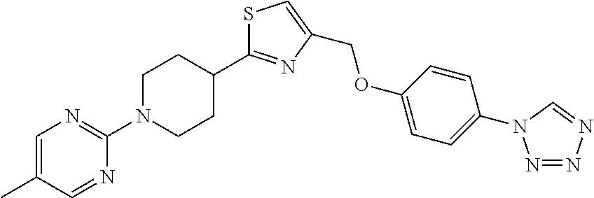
C1=C(OCC2=CSC(C3CCN(C4=NC=C(C)C=N4)CC3)=N2)C=CC(N2N=NN=C2)=C1
